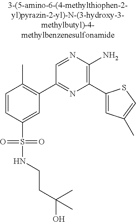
C1=CC(S(=O)(=O)NCCC(O)(C)C)=CC(C2=NC(C3=CC(C)=CS3)=C(N)N=C2)=C1C
